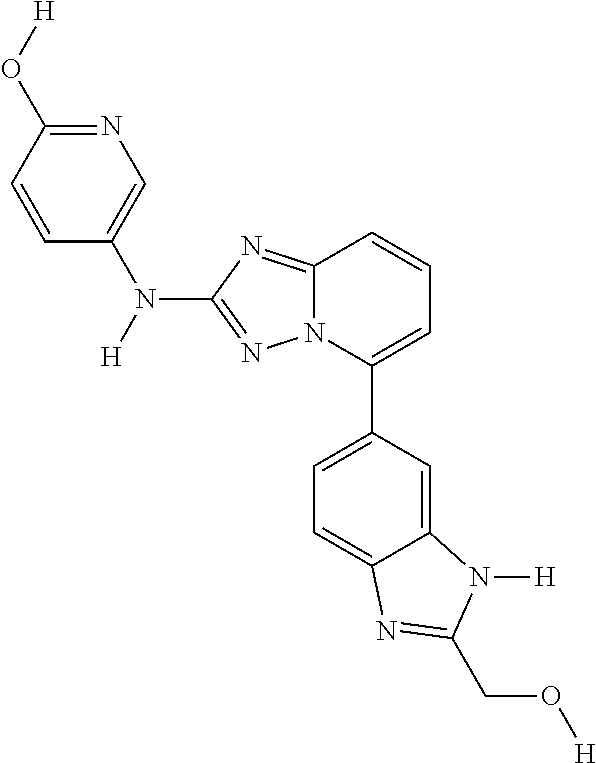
C1(C2=CC=CC3=NC(N([H])C4=CN=C(O[H])C=C4)=NN23)=CC=C2C(=C1)N([H])C(CO[H])=N2
